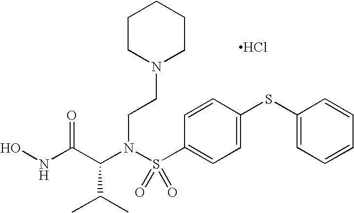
C(N(S(C1=CC=C(SC2=CC=CC=C2)C=C1)(=O)=O)CCN1CCCCC1)(C(NO)=O)C(C)C.Cl
